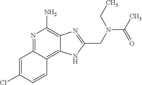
C1=C(Cl)C=CC2=C3C(=C(N)N=C12)N=C(CN(C(C)=O)CC)N3
